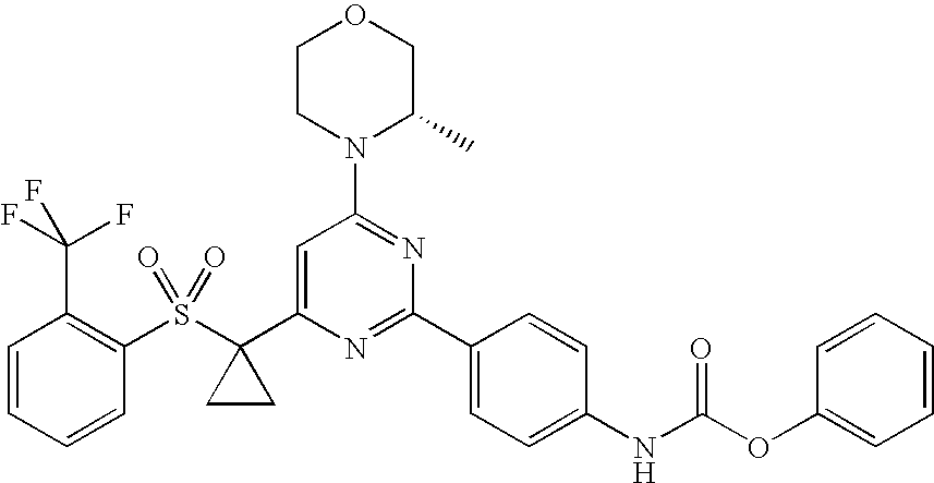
N1(C2=NC(C3=CC=C(NC(OC4=CC=CC=C4)=O)C=C3)=NC(C3(S(C4=C(C(F)(F)F)C=CC=C4)(=O)=O)CC3)=C2)C(C)COCC1
